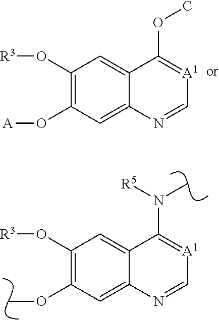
C1(O[R3])=C(O[A])C=C2C(=C1)C(OC)=[A1]C=N2.C1(O[R3])=C(OC)C=C2C(=C1)C(N(C)[R5])=[A1]C=N2
